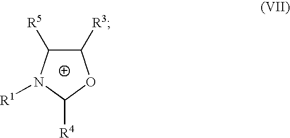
C1([R3])C([R5])N([R1])C([R4])O1
